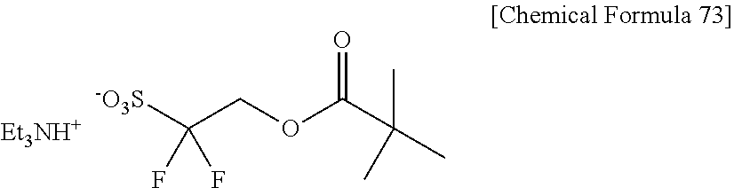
[-O3S]C(COC(C(C)(C)C)=O)(F)F.[Et3NH+]
